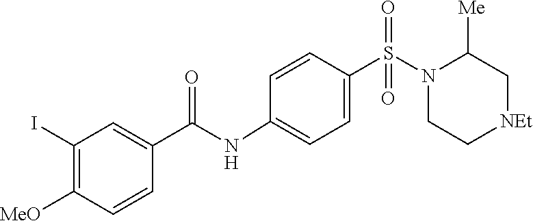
C1C[NEt]CC([Me])N1S(=O)(=O)C1=CC=C(NC(C2=CC(I)=C([MeO])C=C2)=O)C=C1
